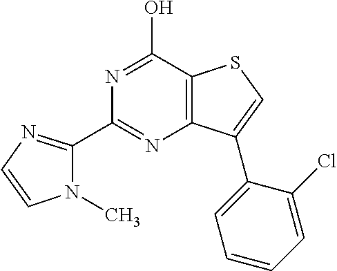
N1(C)C(C2=NC3=C(C(O)=N2)SC=C3C2=CC=CC=C2Cl)=NC=C1
